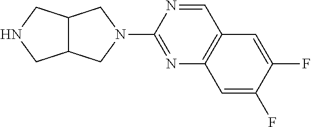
C12C(CN(C3=NC4=C(C=N3)C=C(F)C(F)=C4)C1)CNC2
